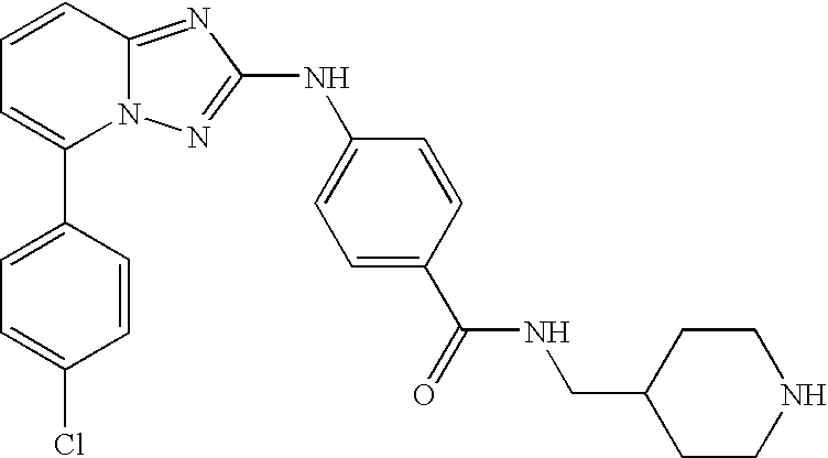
C1(C2=CC=C(Cl)C=C2)=CC=CC2=NC(NC3=CC=C(C(NCC4CCNCC4)=O)C=C3)=NN12
